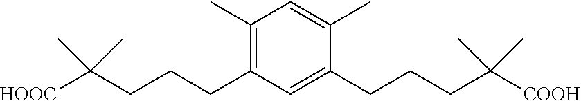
C1=C(C)C(CCCC(C)(C)[COOH])=CC(CCCC(C)(C)[HOOC])=C1C
